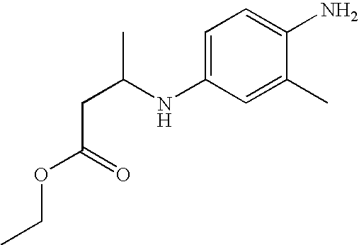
C1=C(NC(C)CC(OCC)=O)C=C(C)C(N)=C1
